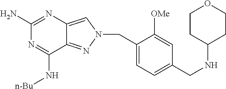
N1=C(N)N=C(N[n-Bu])C2=NN(CC3=CC=C(CNC4CCOCC4)C=C3[OMe])C=C12
